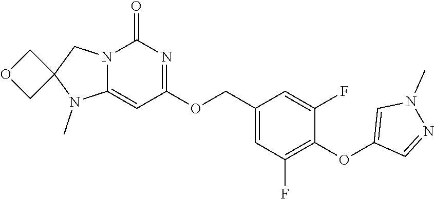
N12C(=CC(OCC3=CC(F)=C(OC4=CN(C)N=C4)C(F)=C3)=NC1=O)N(C)C1(C2)COC1
